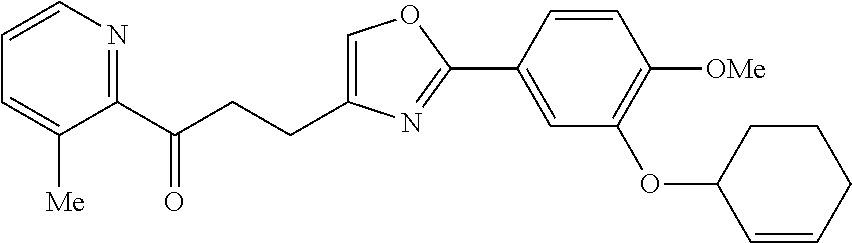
C1=C(CCC(C2=NC=CC=C2[Me])=O)N=C(C2=CC(OC3C=CCCC3)=C([OMe])C=C2)O1
